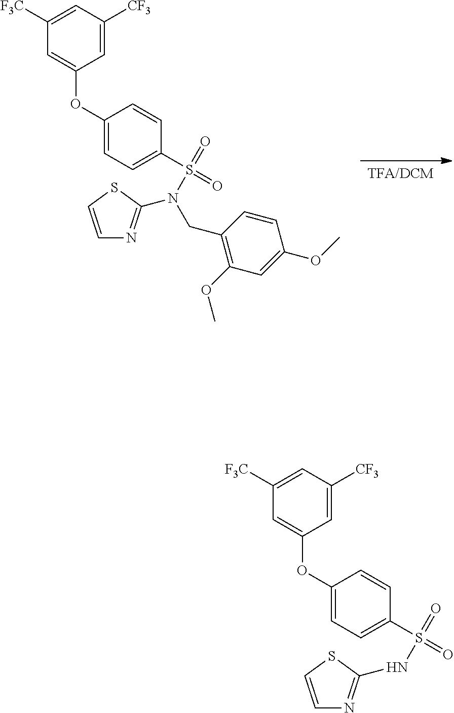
[TFA/DCM].C1=CSC(N(CC2=C(OC)C=C(OC)C=C2)S(=O)(=O)C2=CC=C(OC3=CC([F3C])=CC([CF3])=C3)C=C2)=N1.C1=CSC(NS(=O)(=O)C2=CC=C(OC3=CC([F3C])=CC([CF3])=C3)C=C2)=N1
